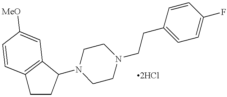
C12=C(C=C([MeO])C=C1)C(N1CCN(CCC3=CC=C(F)C=C3)CC1)CC2
